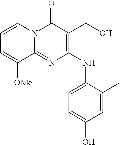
C1=C([OMe])C2=NC(NC3=CC=C(O)C=C3C)=C(CO)C(=O)N2C=C1
